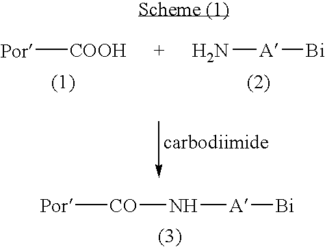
[Por][CO]N[A][Bi].[Por][COOH].N[A][Bi]
